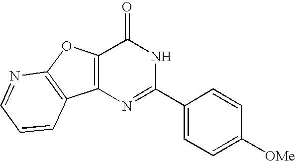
C1=NC2=C(C=C1)C1=C(O2)C(=O)NC(C2=CC=C([OMe])C=C2)=N1
